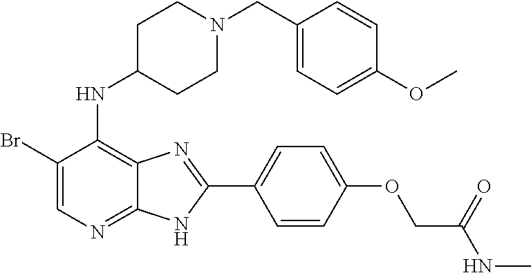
C1(Br)=CN=C2C(=C1NC1CCN(CC3=CC=C(OC)C=C3)CC1)N=C(C1=CC=C(OCC(NC)=O)C=C1)N2
